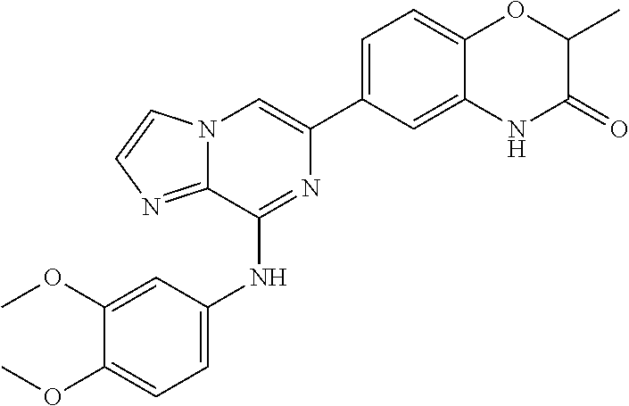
C12=CC(C3=CN4C(=NC=C4)C(NC4=CC=C(OC)C(OC)=C4)=N3)=CC=C1OC(C)C(=O)N2
